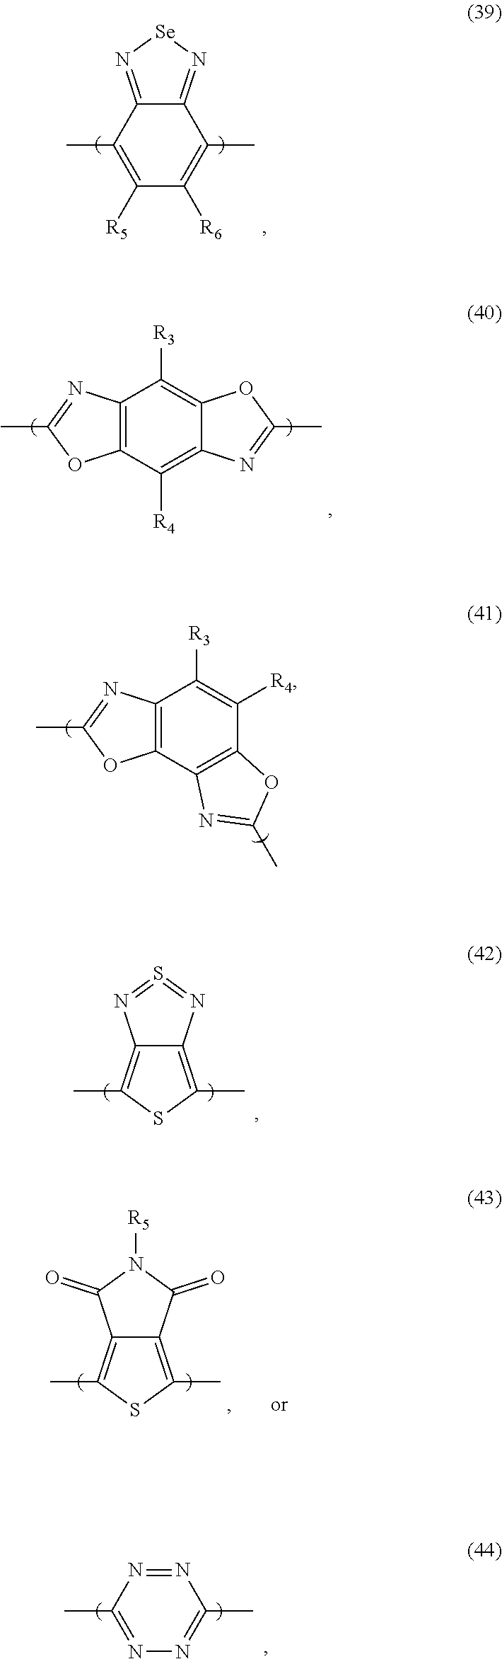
C1([R5])=C(C)C2=N[Se]N=C2C(C)=C1[R6].C12=C(C([R4])=C3C(=C1[R3])OC(C)=N3)OC(C)=N2.C12=C(C3=C(C([R4])=C1[R3])OC(C)=N3)OC(C)=N2.C12=C(C)SC(C)=C1N=S=N2.C12=C(C)SC(C)=C1C(=O)N([R5])C2=O.N1=NC(C)=NN=C1C
